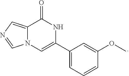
C1(C2=CN3C(=CN=C3)C(=O)N2)=CC=CC(OC)=C1
